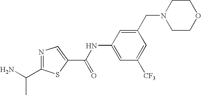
C1(CN2CCOCC2)=CC(NC(C2=CN=C(C(N)C)S2)=O)=CC([CF3])=C1
